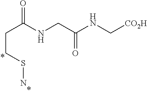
C(CSN)C(NCC(NC[CO2H])=O)=O
